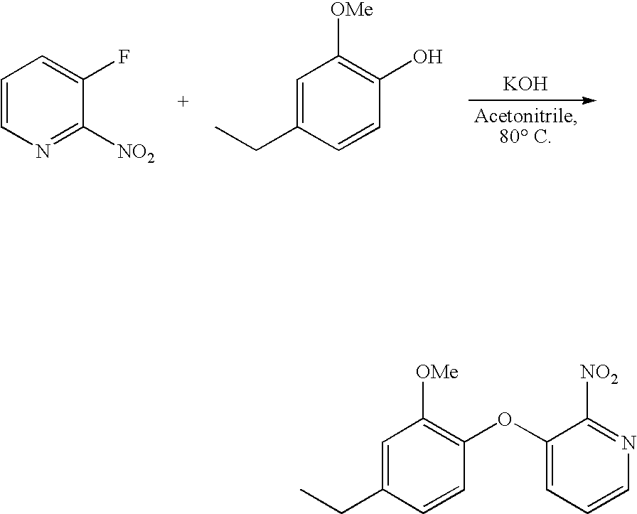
[KOH].C1=CN=C([NO2])C(F)=C1.C1=C(CC)C=CC(O)=C1[OMe].C1=C(CC)C=CC(OC2=CC=CN=C2[NO2])=C1[OMe]
